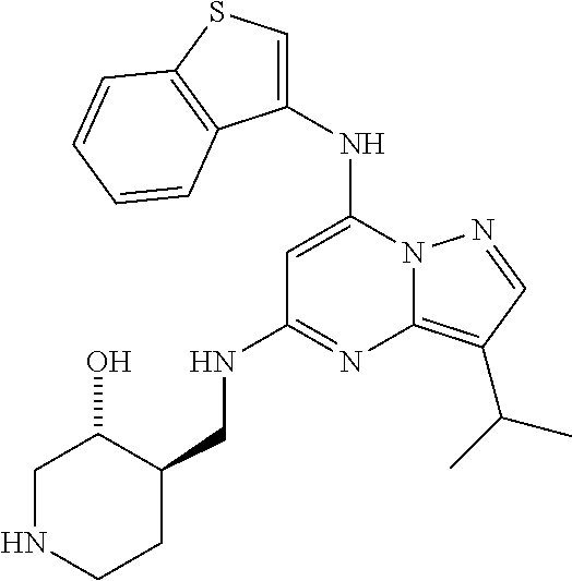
C1(NC2=CC(NCC3C(O)CNCC3)=NC3=C(C(C)C)C=NN23)=CSC2=C1C=CC=C2
